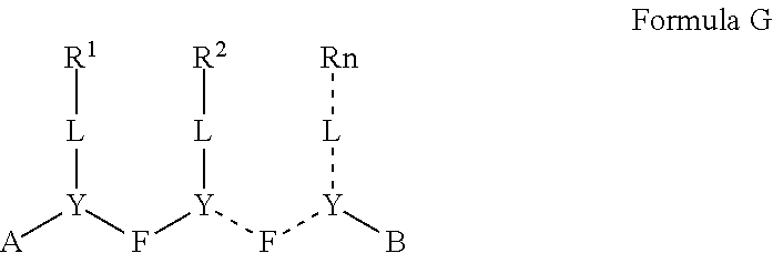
[A][Y](F[Y](F[Y](B)[L][Rn])[L][R2])[L][R1]
